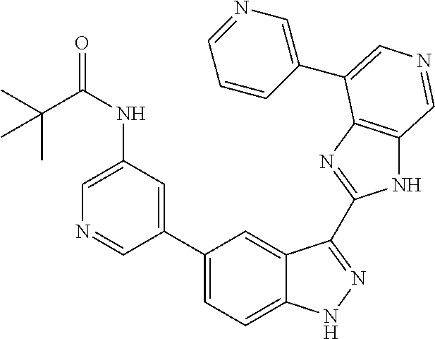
C(NC1=CN=CC(C2=CC=C3C(=C2)C(C2=NC4=C(N2)C=NC=C4C2=CN=CC=C2)=NN3)=C1)(C(C)(C)C)=O
